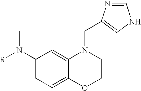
C1(N([R])C)=CC=C2C(=C1)N(CC1=CNC=N1)CCO2
